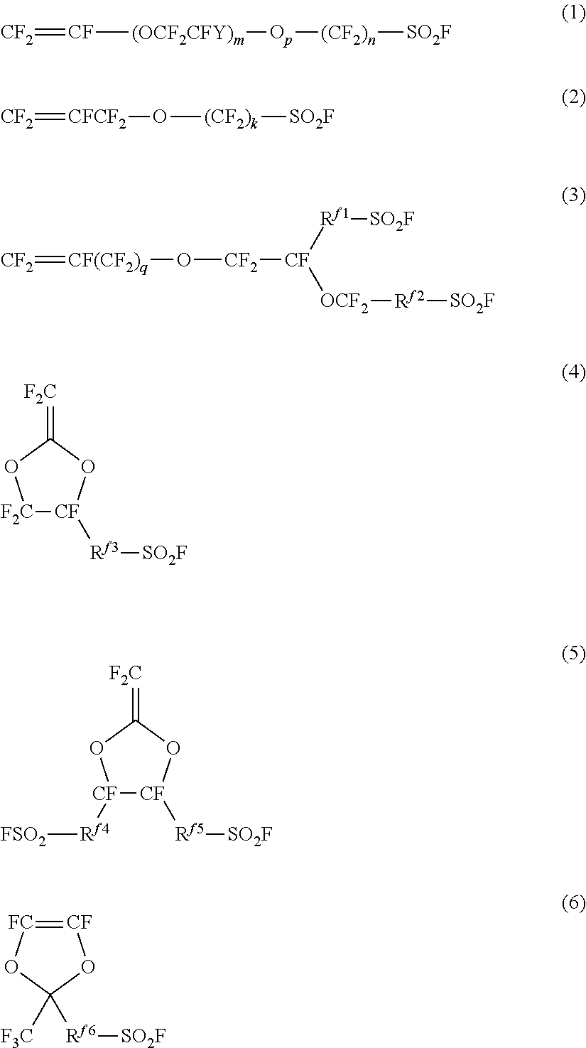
[CF2]=[CF][(OCF2CFY)m][Op][(CF2)n][SO2F].[CF2]=[CFCF2]O[(CF2)k][SO2F].[CF2]=[CF(CF2)q]O[CF2][CF]([Rf1][SO2F])[OCF2][Rf2][SO2F].[F2C]1[CF]([Rf3][SO2F])OC(=[F2C])O1.[CF]1([Rf4][FSO2])[CF]([Rf5][SO2F])OC(=[F2C])O1.[CF]1=[FC]OC([F3C])([Rf6][SO2F])O1
